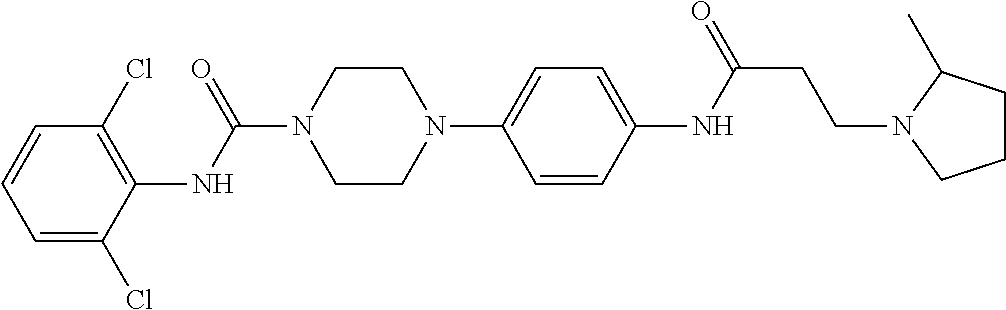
C1=C(Cl)C(NC(N2CCN(C3=CC=C(NC(=O)CCN4CCCC4C)C=C3)CC2)=O)=C(Cl)C=C1
